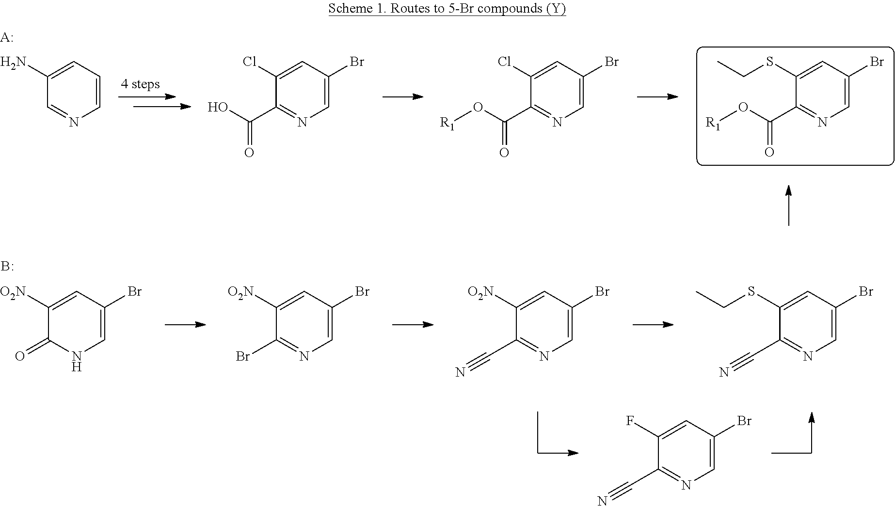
C1=C(Br)C=C(SCC)C(C(O[R1])=O)=N1.[A:].C1=CC=C(N)C=N1.C1=C(Br)C=C(Cl)C(C(O)=O)=N1.C1=C(Br)C=C(Cl)C(C(O[R1])=O)=N1.C1=C(Br)C=C(SCC)C(C#N)=N1.B.C1=C(Br)C=C([O2N])C(C#N)=N1.C1=C(Br)C=C([O2N])C(Br)=N1.C1=C(Br)C=C([O2N])C(=O)N1.C1=C(Br)C=C(F)C(C#N)=N1
